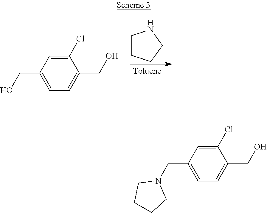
C1(Cl)=CC(CO)=CC=C1CO.C1CCCN1.C1(Cl)=CC(CN2CCCC2)=CC=C1CO
